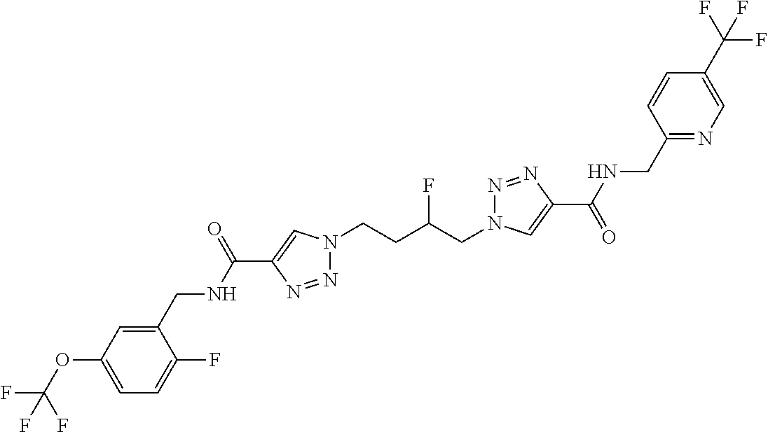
C1(C(NCC2=CC(OC(F)(F)F)=CC=C2F)=O)=CN(CCC(CN2N=NC(C(=O)NCC3=NC=C(C(F)(F)F)C=C3)=C2)F)N=N1
